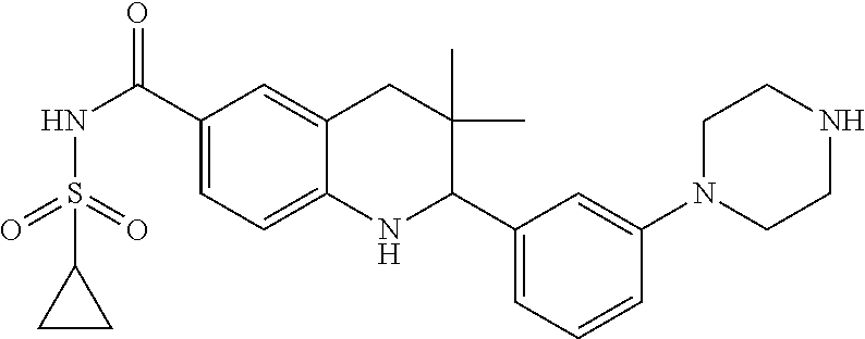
C1(C(=O)NS(=O)(=O)C2CC2)=CC=C2C(=C1)CC(C)(C)C(C1=CC=CC(N3CCNCC3)=C1)N2
